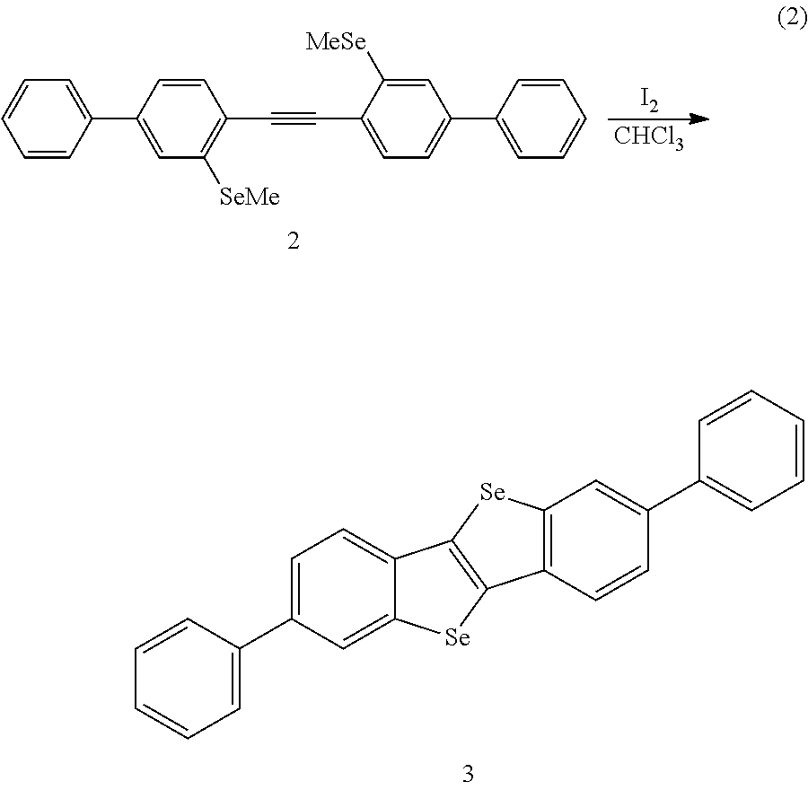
C1=C(C2=CC=CC=C2)C=C2C(=C1)C1=C([Se]2)C2=C([Se]1)C=C(C1=CC=CC=C1)C=C2.C1=C(C2=CC([SeMe])=C(C#CC3=CC=C(C4=CC=CC=C4)C=C3[MeSe])C=C2)C=CC=C1.[I2].[CHCl3]
